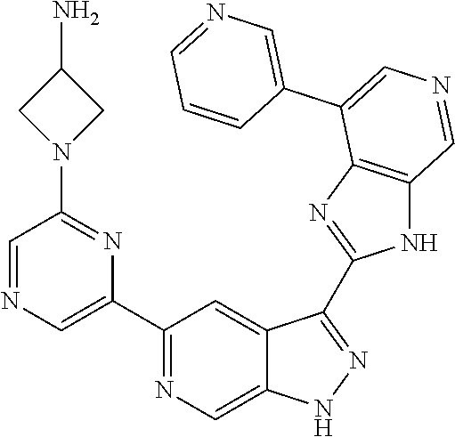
C1(C2=CN=CC(N3CC(N)C3)=N2)=NC=C2C(=C1)C(C1=NC3=C(N1)C=NC=C3C1=CN=CC=C1)=NN2
